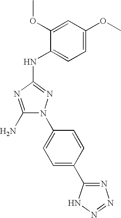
N(C1=NN(C2=CC=C(C3=NN=NN3)C=C2)C(N)=N1)C1=CC=C(OC)C=C1OC
